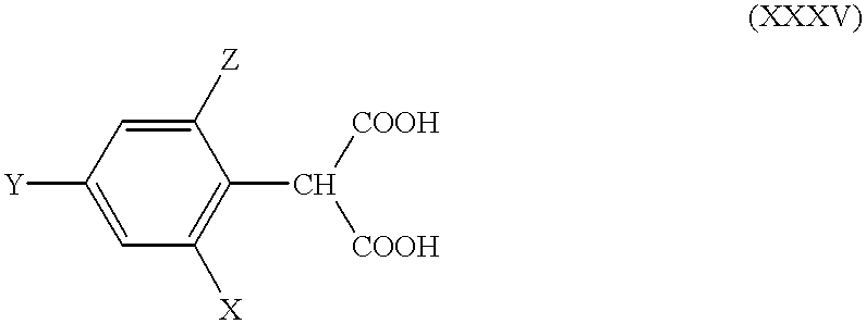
[Y]C1=CC([X])=C(C([COOH])[COOH])C([Z])=C1
